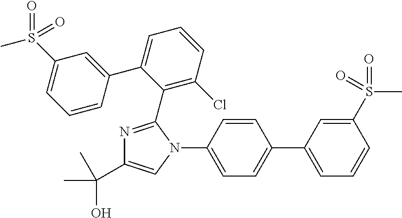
C1(N2C=C(C(C)(O)C)N=C2C2=C(Cl)C=CC=C2C2=CC(S(C)(=O)=O)=CC=C2)=CC=C(C2=CC=CC(S(C)(=O)=O)=C2)C=C1
